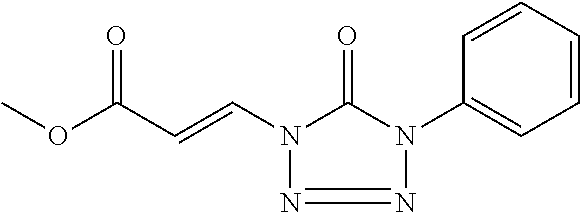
C(=CN1N=NN(C2=CC=CC=C2)C1=O)C(OC)=O
